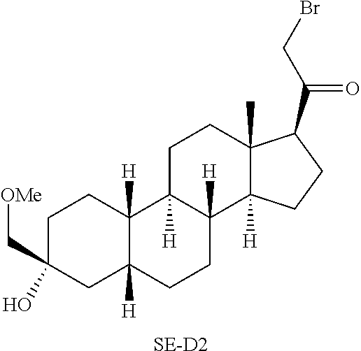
[SE-D2].C12(C)C([H])(CCC1C(=O)CBr)C1([H])C([H])(CC2)C2([H])C([H])(CC1)CC(C[OMe])(O)CC2
